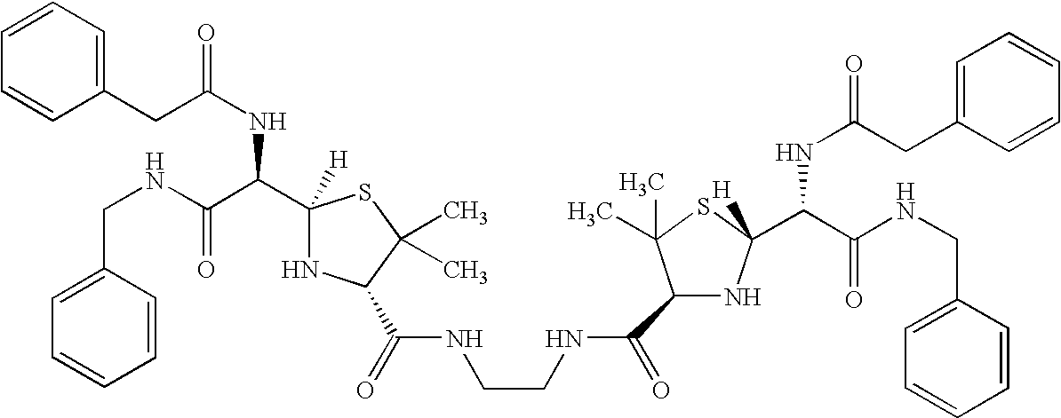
C1(CC(NC(C2([H])NC(C(=O)NCCNC(=O)C3NC(C(C(NCC4=CC=CC=C4)=O)NC(CC4=CC=CC=C4)=O)([H])SC3(C)C)C(C)(C)S2)C(NCC2=CC=CC=C2)=O)=O)=CC=CC=C1
